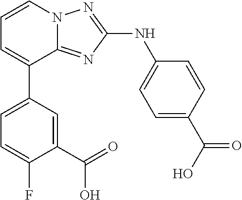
C1=C(C2=CC=CN3C2=NC(NC2=CC=C(C(O)=O)C=C2)=N3)C=C(C(=O)O)C(F)=C1
